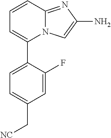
C1=C(F)C(C2=CC=CC3=NC(N)=CN23)=CC=C1C[NC]
